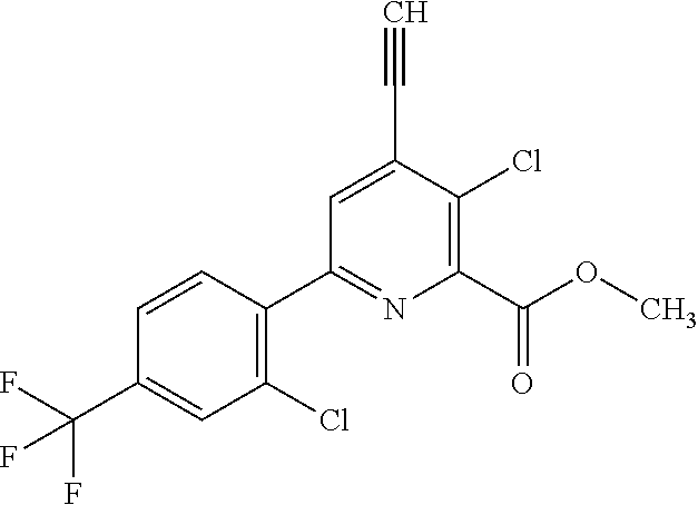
C1(Cl)=C(C2=NC(C(OC)=O)=C(Cl)C(C#C)=C2)C=CC(C(F)(F)F)=C1
